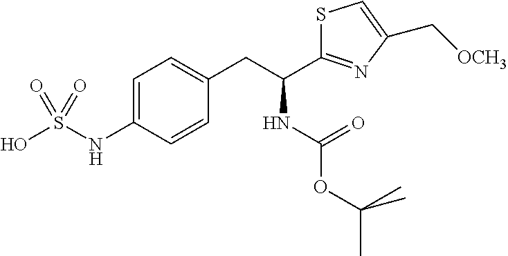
OS(=O)(=O)NC1=CC=C(CC(C2=NC(C[OCH3])=CS2)NC(=O)OC(C)(C)C)C=C1
